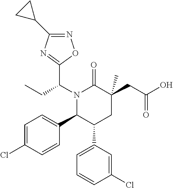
N1(C(C2=NC(C3CC3)=NO2)CC)C(C2=CC=C(Cl)C=C2)C(C2=CC=CC(Cl)=C2)CC(CC(=O)O)(C)C1=O
